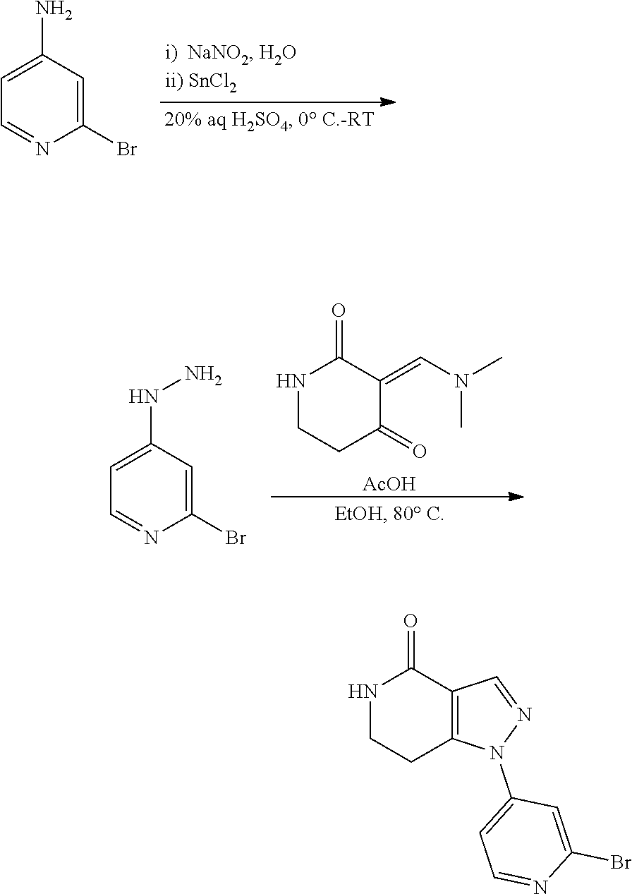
C1=C(NN)C=C(Br)N=C1.N1CCC(=O)C(=CN(C)C)C1=O.[AcOH].C1=C(N)C=C(Br)N=C1.N1CCC2=C(C1=O)C=NN2C1=CC=NC(Br)=C1
